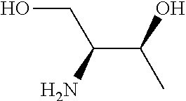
C(C(C)O)(N)CO
